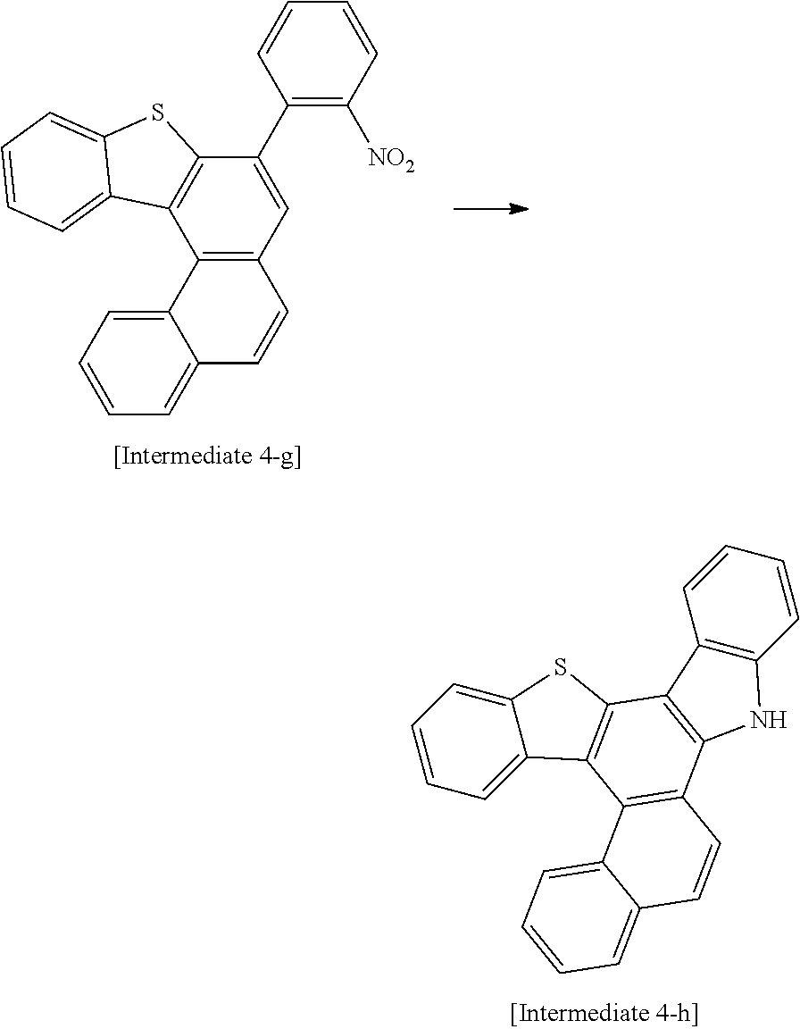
C12=CC=CC=C1C1=C(S2)C2=C(C3=C1C1=CC=CC=C1C=C3)NC1=C2C=CC=C1.C12=CC=CC=C1C=CC1=C2C2=C(C(C3=C([NO2])C=CC=C3)=C1)SC1=CC=CC=C21
